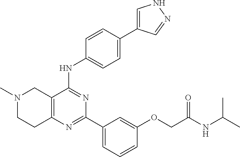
C12=C(N=C(C3=CC=CC(OCC(NC(C)C)=O)=C3)N=C1NC1=CC=C(C3=CNN=C3)C=C1)CCN(C)C2
